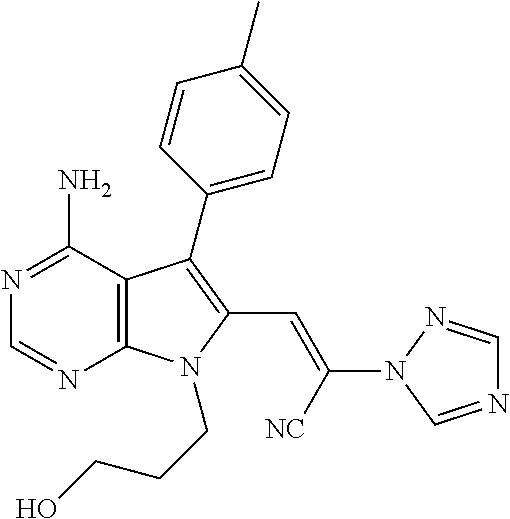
N1=C(N)C2=C(N=C1)N(CCCO)C(C=C([NC])N1C=NC=N1)=C2C1=CC=C(C)C=C1
